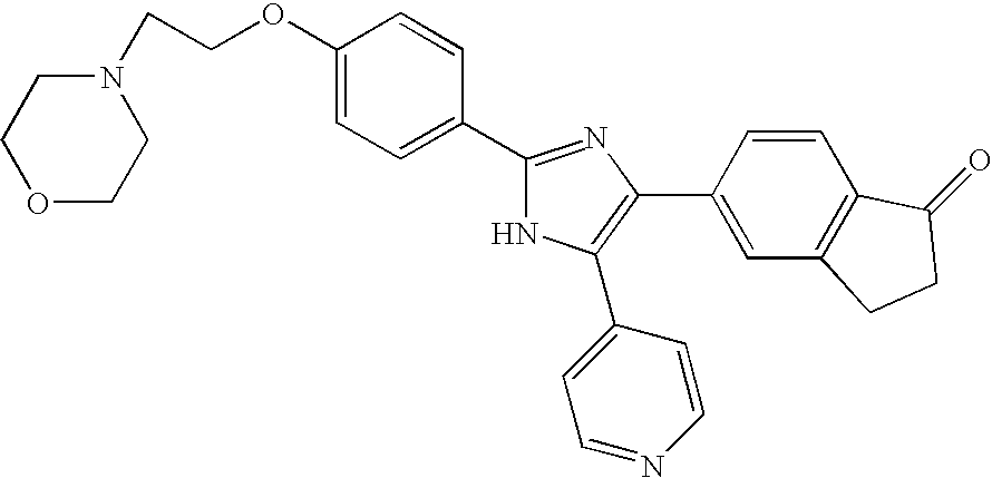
C1(OCCN2CCOCC2)=CC=C(C2=NC(C3=CC4=C(C=C3)C(=O)CC4)=C(C3=CC=NC=C3)N2)C=C1
